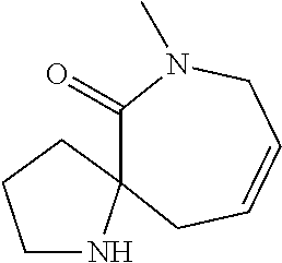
C1(=O)N(C)CC=CCC12NCCC2
